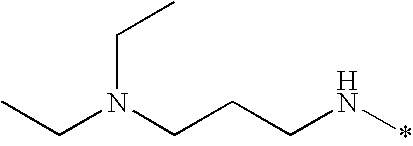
C(N*)CCN(CC)CC
